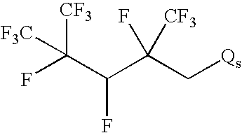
[F3C]C(F)([CF3])C(C(C[Qs])([CF3])F)F
